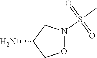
O1N(S(C)(=O)=O)CC(N)C1
